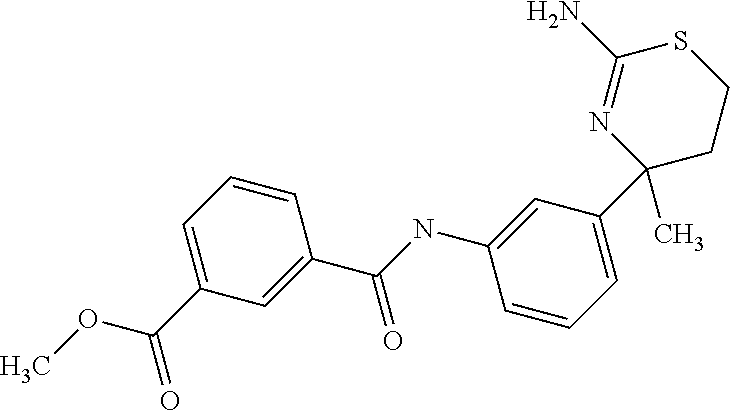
C(NC1=CC(C2(C)CCSC(N)=N2)=CC=C1)(C1=CC(C(=O)OC)=CC=C1)=O
